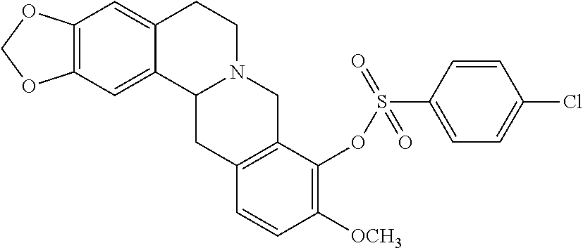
C12=C(C=C3C(=C1)CCN1C3CC3=C(C1)C(OS(C1=CC=C(Cl)C=C1)(=O)=O)=C([OCH3])C=C3)OCO2
